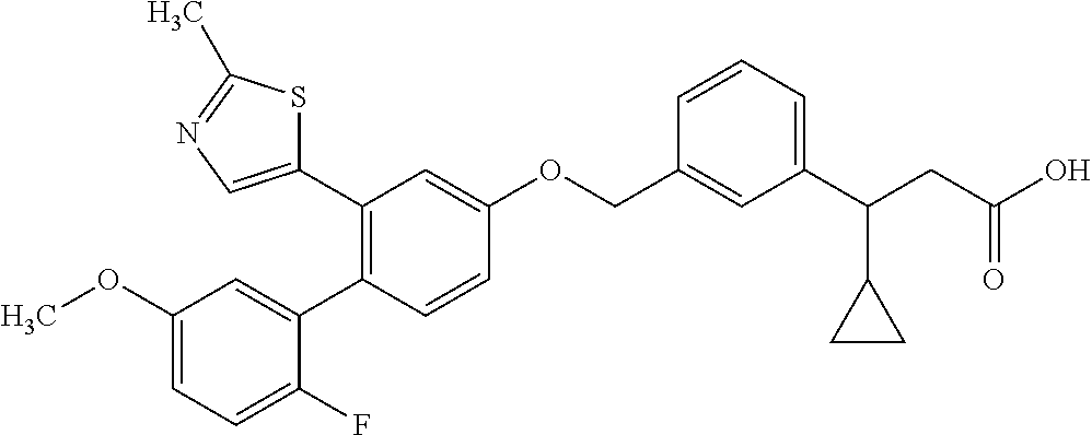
C1(OC)=CC=C(F)C(C2=C(C3=CN=C(C)S3)C=C(OCC3=CC(C(CC(O)=O)C4CC4)=CC=C3)C=C2)=C1
